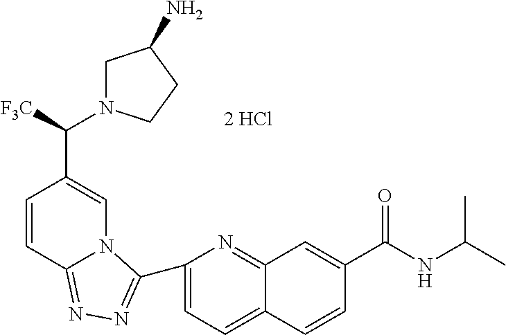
C1=CC2=NN=C(C3=CC=C4C(=N3)C=C(C(NC(C)C)=O)C=C4)N2C=C1C(N1CC(N)CC1)[F3C]
